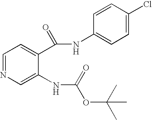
C1=NC=C(NC(OC(C)(C)C)=O)C(C(NC2=CC=C(Cl)C=C2)=O)=C1
